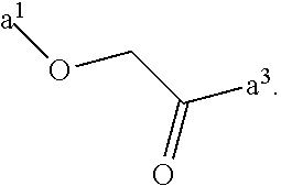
[a1]OCC([a3])=O
